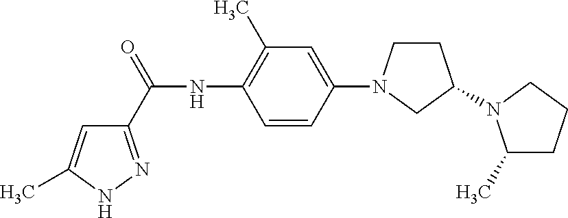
C1(C(=O)NC2=C(C)C=C(N3CCC(N4C(C)CCC4)C3)C=C2)=NNC(C)=C1
